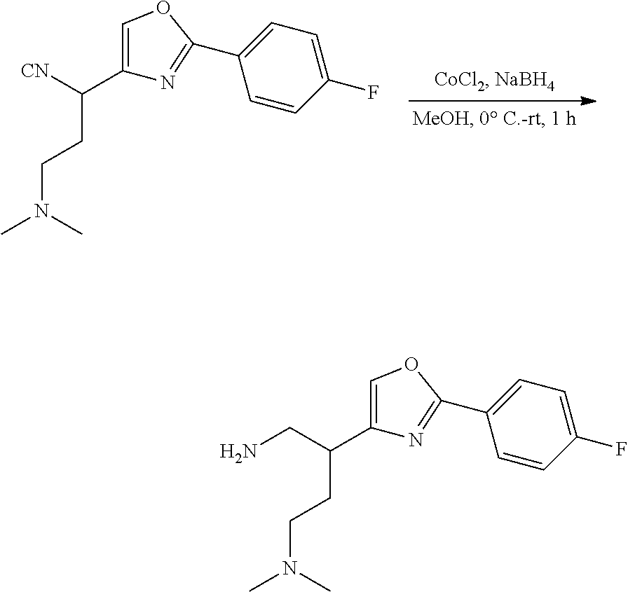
C(CCN(C)C)(C1=COC(C2=CC=C(F)C=C2)=N1)[CN].C(CCN(C)C)(C1=COC(C2=CC=C(F)C=C2)=N1)CN
